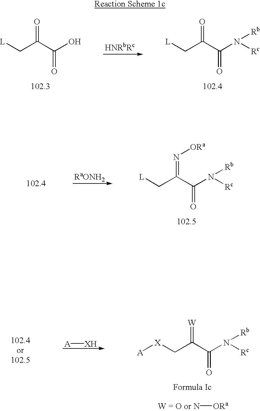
[L]CC(=O)C(=O)O.[L]CC(=O)C(=O)N([Rb])[Rc].[RaONH2].[L]CC(=N[ORa])C(=O)N([Rc])[Rb].[A][XH].N[ORa].[X](CC(=[W])C(=O)N([Rb])[Rc])[A]
